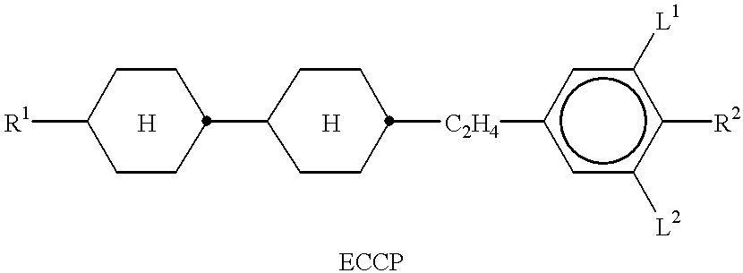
[R1]C1CCC(C2CCC([C2H4]c3cc([L2])c([R2])c([L1])c3)CC2)CC1.[H].[H]
